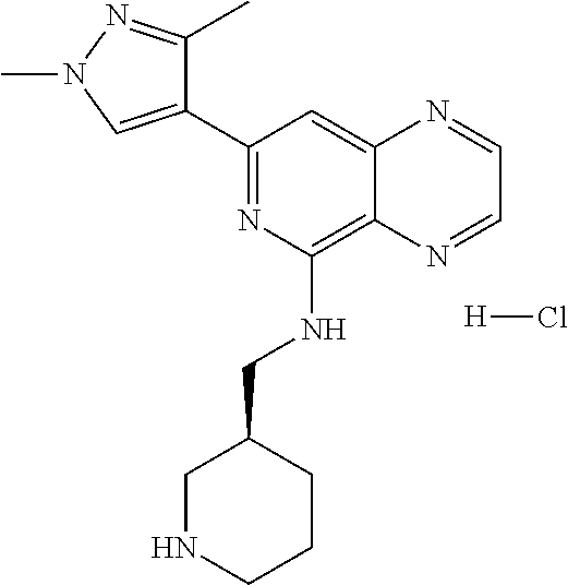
C1(C2=NC(NCC3CNCCC3)=C3C(=C2)N=CC=N3)=CN(C)N=C1C.[H]Cl
